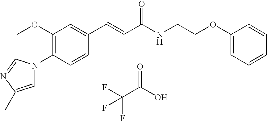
C1(OC)=C(N2C=C(C)N=C2)C=CC(C=CC(NCCOC2=CC=CC=C2)=O)=C1.FC(C(O)=O)(F)F
